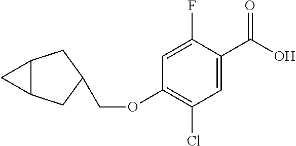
O(C1=C(Cl)C=C(C(=O)O)C(F)=C1)CC1CC2C(C1)C2
